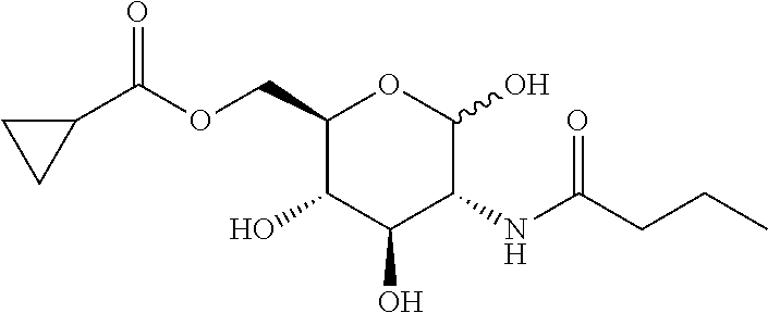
O(CC1C(O)C(O)C(NC(CCC)=O)C(O)O1)C(=O)C1CC1
